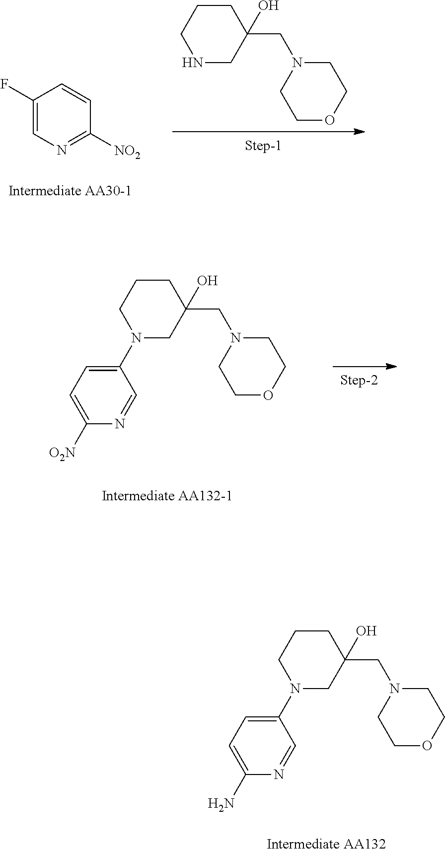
C1(F)=CN=C([NO2])C=C1.C1CCNCC1(CN1CCOCC1)O.C1(N2CC(CN3CCOCC3)(O)CCC2)=CC=C([O2N])N=C1.C1(N2CC(CN3CCOCC3)(O)CCC2)=CC=C(N)N=C1
